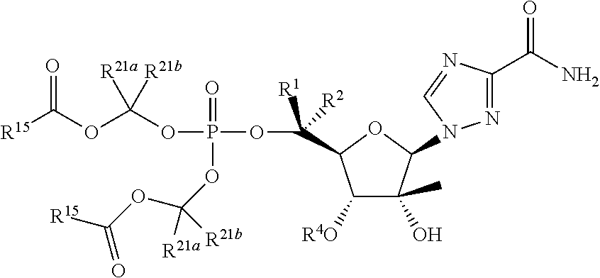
N1=C(C(N)=O)N=CN1C1C(O)(C)C([R4O])C(C(OP(OC(OC([R15])=O)([R21a])[R21b])(=O)OC(OC([R15])=O)([R21a])[R21b])([R1])[R2])O1
